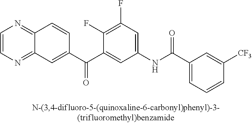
C1=CN=C2C(=N1)C=CC(C(C1=CC(NC(=O)C3=CC=CC([CF3])=C3)=CC(F)=C1F)=O)=C2
